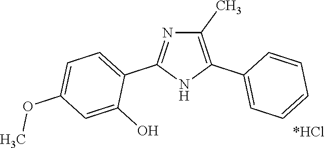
C1(C)=C(C2=CC=CC=C2)NC(C2=CC=C(OC)C=C2O)=N1.[*HCl]
